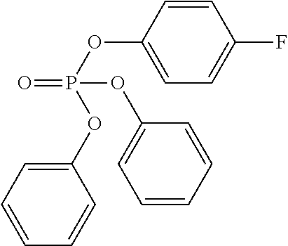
C1=C(OP(=O)(OC2=CC=CC=C2)OC2=CC=CC=C2)C=CC(F)=C1
